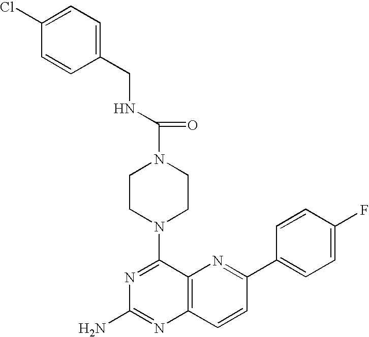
C12=C(C=CC(C3=CC=C(F)C=C3)=N1)N=C(N)N=C2N1CCN(C(=O)NCC2=CC=C(Cl)C=C2)CC1
